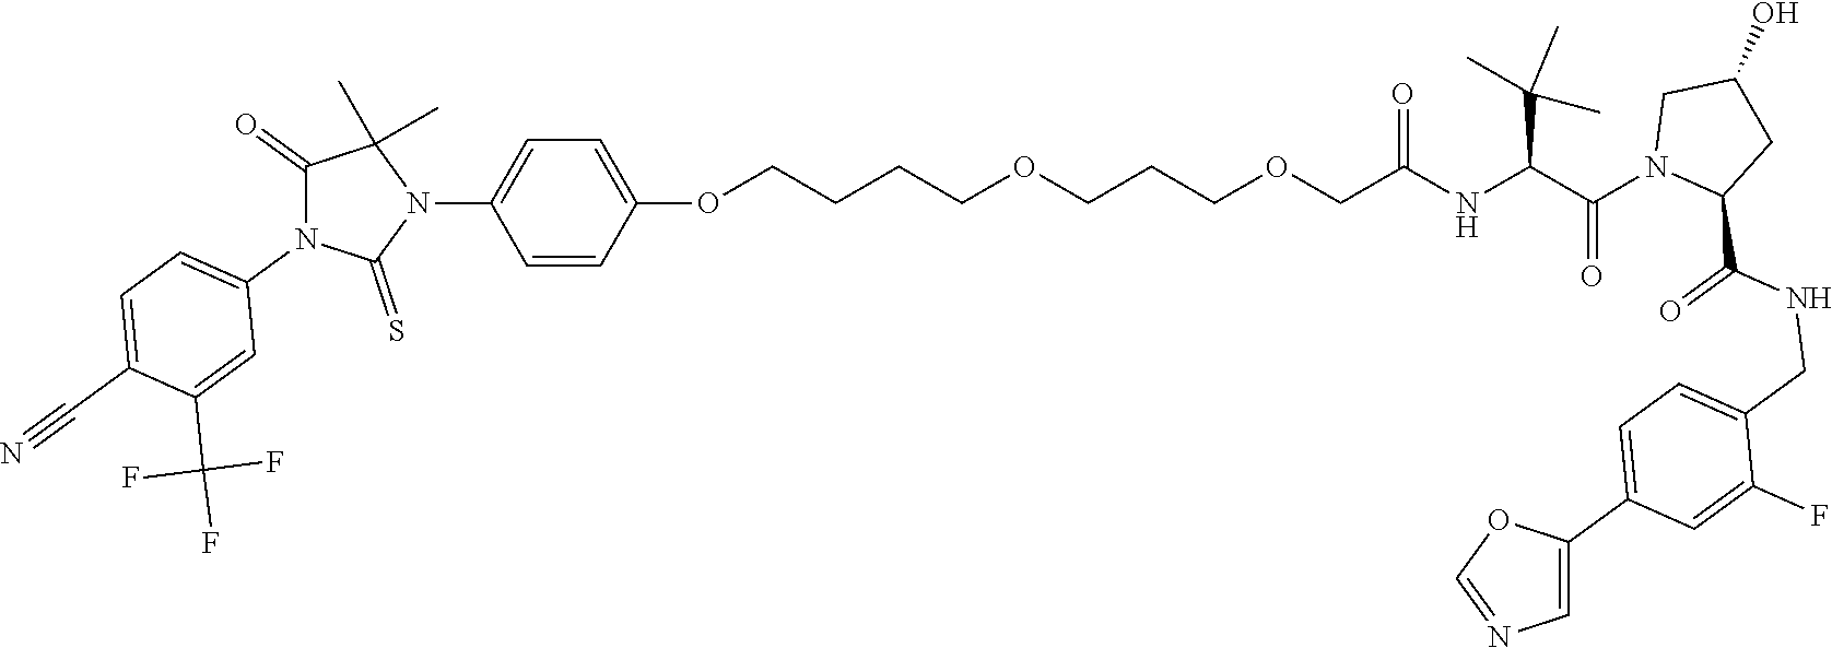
C(NC(C(N1CC(O)CC1C(NCC1=CC=C(C2=CN=CO2)C=C1F)=O)=O)C(C)(C)C)(=O)COCCCOCCCCOC1=CC=C(N2C(C)(C)C(=O)N(C3=CC=C(C#N)C(C(F)(F)F)=C3)C2=S)C=C1
